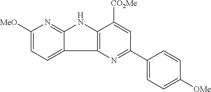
C12=C(N=C(C3=CC=C([OMe])C=C3)C=C1[CO2Me])C1=CC=C([MeO])N=C1N2
